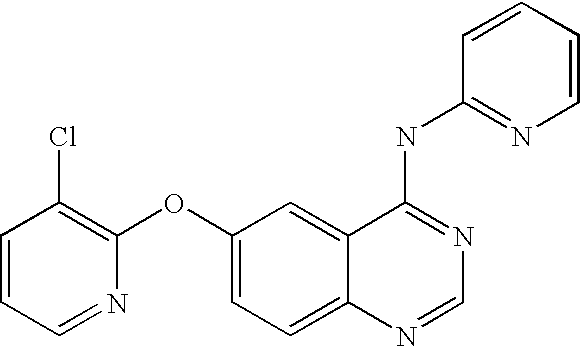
C1=CC=NC(OC2=CC=C3C(=C2)C(NC2=NC=CC=C2)=NC=N3)=C1Cl
